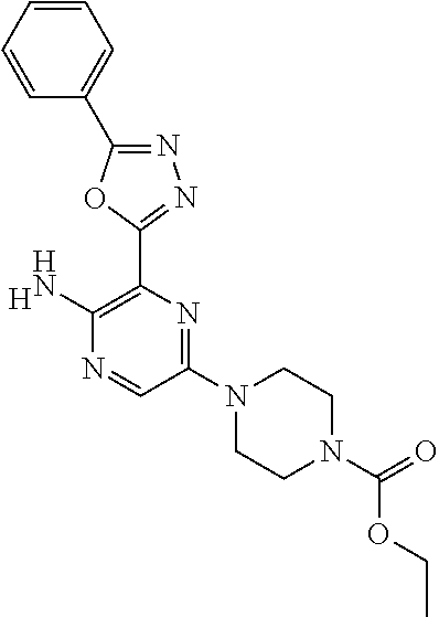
[H].C1(N2CCN(C(=O)OCC)CC2)=NC(C2=NN=C(C3=CC=CC=C3)O2)=C(N)N=C1
